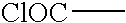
[ClOC]C
